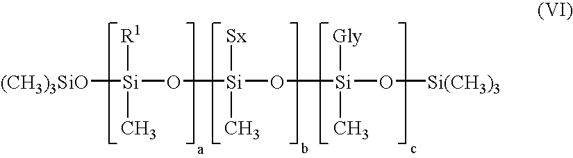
[Si]([(CH3)3SiO])(O[Si](O[Si](O[Si(CH3)3])([Gly])C)([Sx])C)([R1])C
